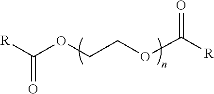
O=C([R])OCCOC([R])=O
